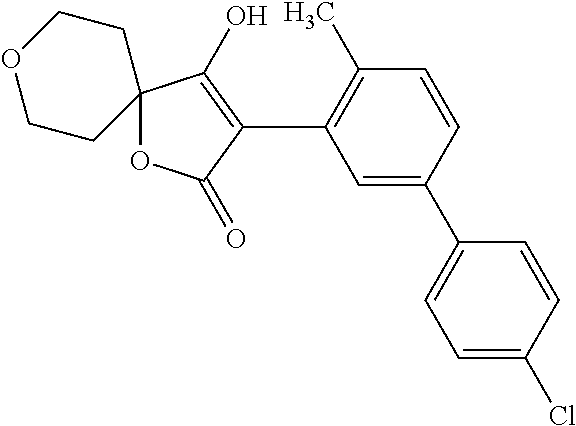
C1=CC(C2=CC=C(Cl)C=C2)=CC(C2=C(O)C3(OC2=O)CCOCC3)=C1C
